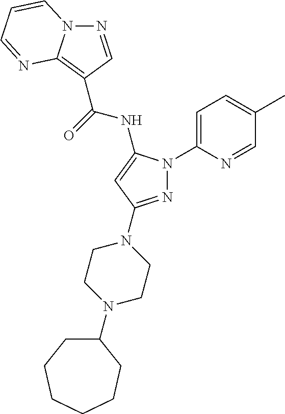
N1=CC(C(=O)NC2=CC(N3CCN(C4CCCCCC4)CC3)=NN2C2=CC=C(C)C=N2)=C2N1C=CC=N2
